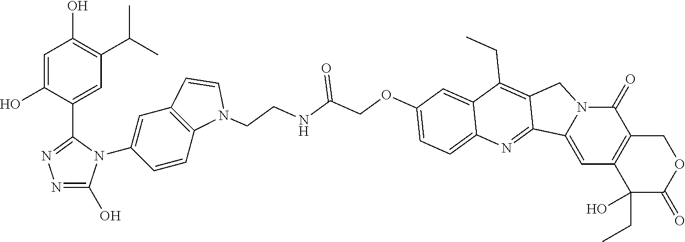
C1=C(C2=NN=C(O)N2C2=CC3=C(C=C2)N(CCNC(COC2=CC=C4C(=C2)C(CC)=C2CN5C(=O)C6=C(C(CC)(O)C(=O)OC6)C=C5C2=N4)=O)C=C3)C(O)=CC(O)=C1C(C)C
